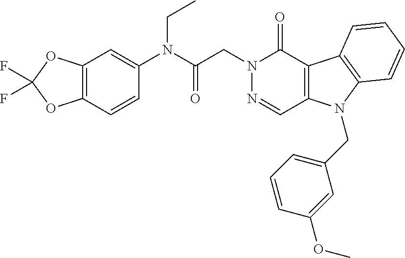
C12=C(OC(F)(F)O1)C=C(N(CC)C(=O)CN1N=CC3=C(C1=O)C1=C(N3CC3=CC=CC(OC)=C3)C=CC=C1)C=C2
